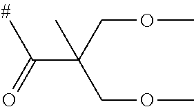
C(C(COC)(COC)C)(=O)C
